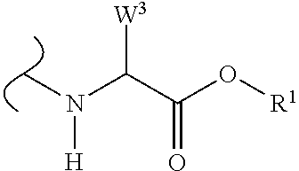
C(C(O[R1])=O)(N(C)[H])[W3]
